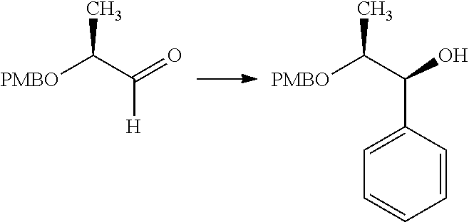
CC(C(=O)[H])[PMBO].CC(C(O)C1=CC=CC=C1)[PMBO]
